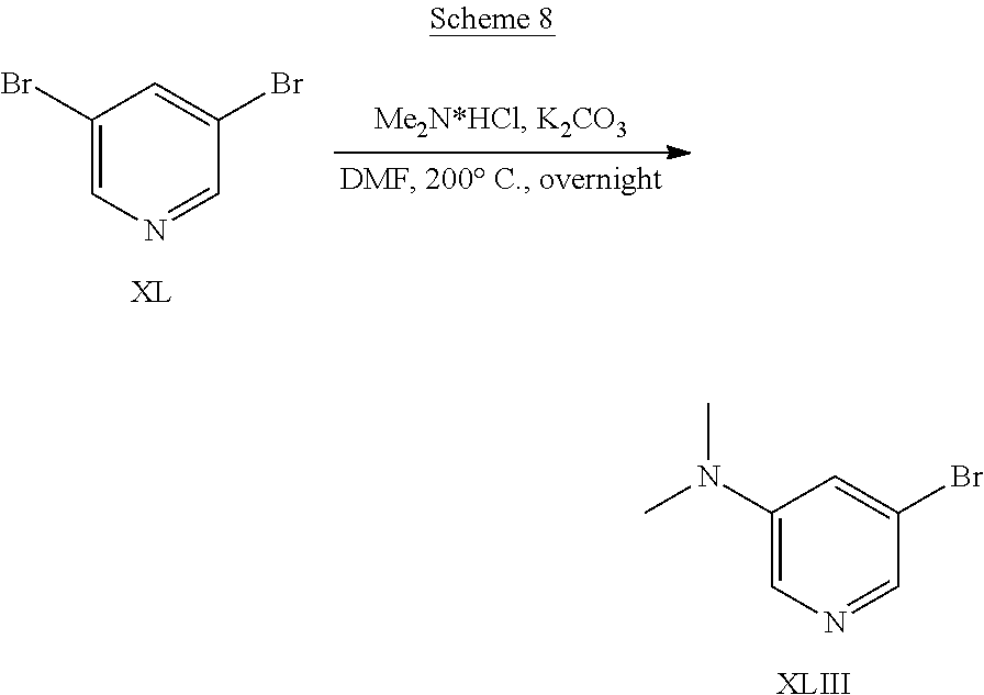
C1(Br)=CN=CC(Br)=C1.[XL].C1(N(C)C)=CN=CC(Br)=C1.[XLIII]
